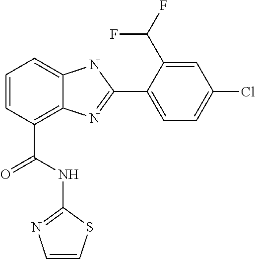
C1=CC(C(NC2=NC=CS2)=O)=C2C(=C1)NC(C1=CC=C(Cl)C=C1C(F)F)=N2
